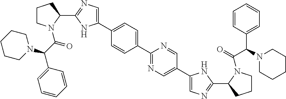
C1(C2=CC=C(C3=CN=C(C4CCCN4C(C(N4CCCCC4)C4=CC=CC=C4)=O)N3)C=C2)=NC=C(C2=CN=C(C3CCCN3C(=O)C(N3CCCCC3)C3=CC=CC=C3)N2)C=N1
